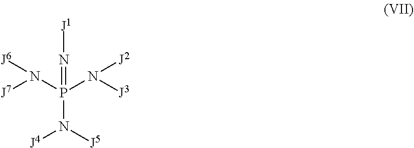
P(N([J4])[J5])(N([J3])[J2])(N([J7])[J6])=N[J1]
